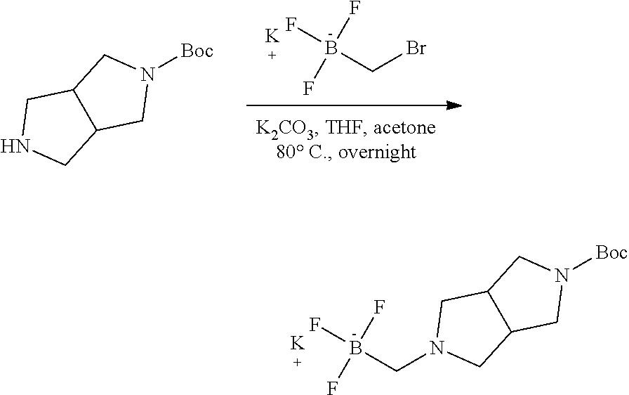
N1([Boc])CC2C(C1)CN(CB(F)(F)F)C2.[K].N1([Boc])CC2C(C1)CNC2.[K].BrCB(F)(F)F
